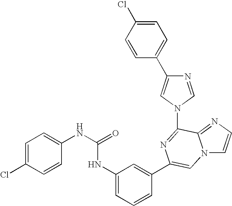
C1=C(Cl)C=CC(C2=CN(C3=NC(C4=CC(NC(NC5=CC=C(Cl)C=C5)=O)=CC=C4)=CN4C=CN=C43)C=N2)=C1
